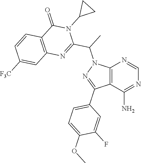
C12=C(C(N)=NC=N1)C(C1=CC=C(OC)C(F)=C1)=NN2C(C1=NC2=C(C(=O)N1C1CC1)C=CC([F3C])=C2)C
